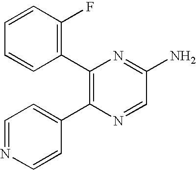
C1(C2=C(C3=CC=NC=C3)N=CC(N)=N2)=C(F)C=CC=C1
